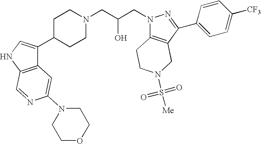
C1C(C2=CNC3=C2C=C(N2CCOCC2)N=C3)CCN(CC(CN2C3=C(C(C4=CC=C([CF3])C=C4)=N2)CN(S(=O)(=O)[Me])CC3)O)C1
